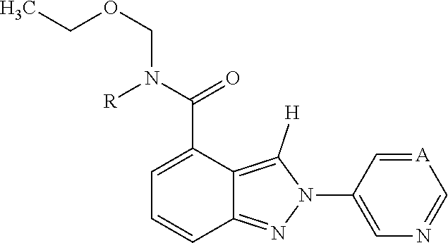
C1=C(C(N([R])COCC)=O)C2=C([H])N(C3=CN=C[A]=C3)N=C2C=C1
